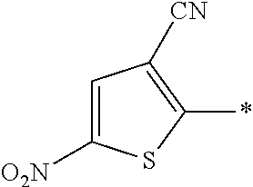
C1([O2N])=CC([CN])=C(*)S1
